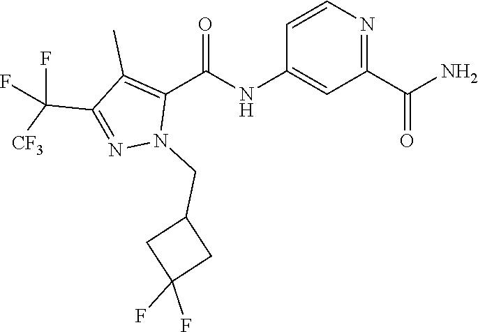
C1=CN=C(C(N)=O)C=C1NC(C1=C(C)C(C([CF3])(F)F)=NN1CC1CC(F)(F)C1)=O
